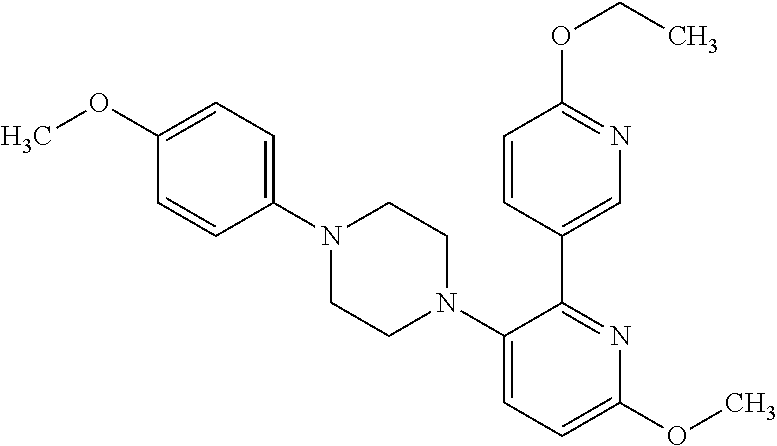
N1(C2=CC=C(OC)C=C2)CCN(C2=CC=C(OC)N=C2C2=CN=C(OCC)C=C2)CC1
